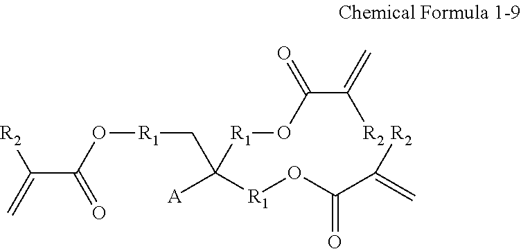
C=C(C(=O)O[R1]CC([R1]OC(=O)C([R2])=C)([A])[R1]OC(=O)C(=C)[R2])[R2]
